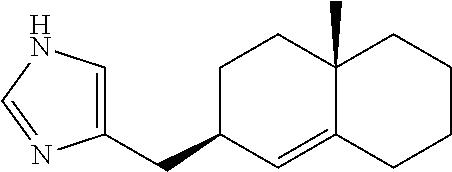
C1(CC2C=C3C(C)(CC2)CCCC3)=CNC=N1
